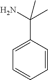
C1=CC(C(N)(C)C)=CC=C1
